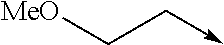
[MeO]CC->C
